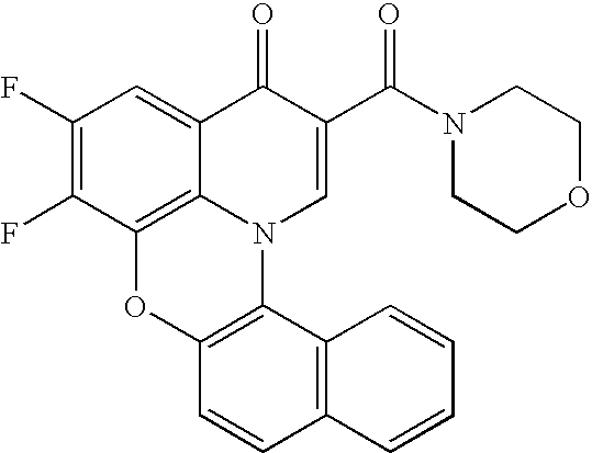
C1(F)=C(F)C2=C3C(=C1)C(=O)C(C(N1CCOCC1)=O)=CN3C1=C(O2)C=CC2=C1C=CC=C2
